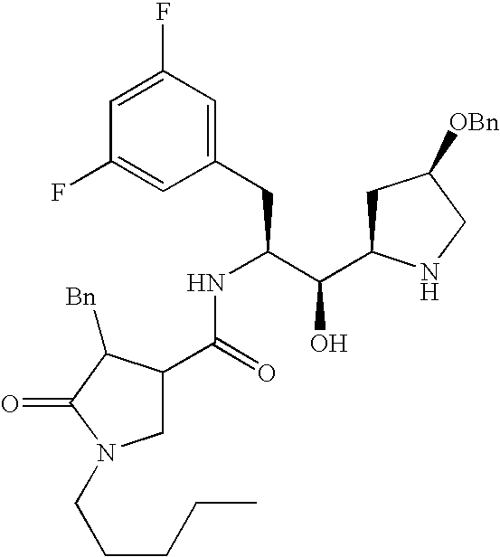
C1(F)=CC(F)=CC(CC(C(C2CC([OBn])CN2)O)NC(C2CN(CCCCC)C(=O)C2[Bn])=O)=C1
